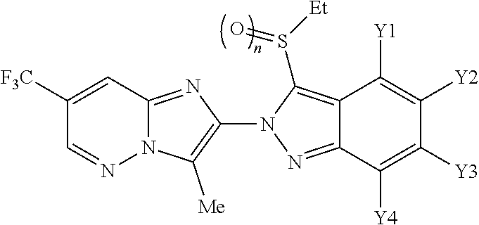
N12C(=NC(N3N=C4C(=C3S([Et])=O)C([Y1])=C([Y2])C([Y3])=C4[Y4])=C1[Me])C=C([F3C])C=N2
